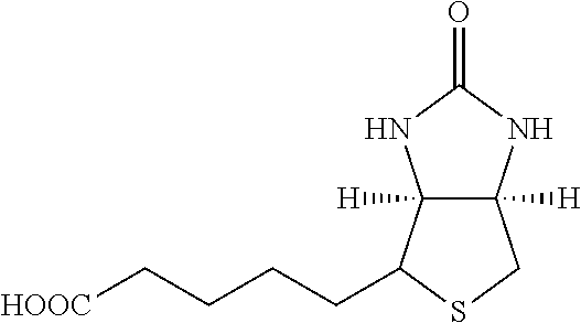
C12([H])C([H])(C(CCCC[HOOC])SC1)NC(=O)N2
